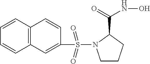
C12=C(C=CC=C1)C=CC(S(=O)(=O)N1CCCC1C(=O)NO)=C2
